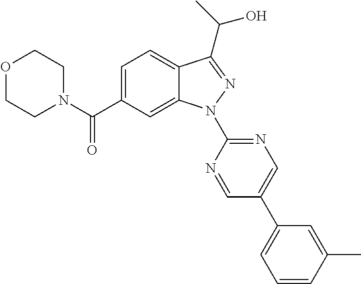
C12=CC=C(C(N3CCOCC3)=O)C=C1N(C1=NC=C(C3=CC=CC(C)=C3)C=N1)N=C2C(C)O
